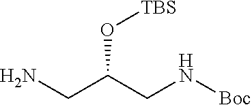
NCC(CN[Boc])O[TBS]
